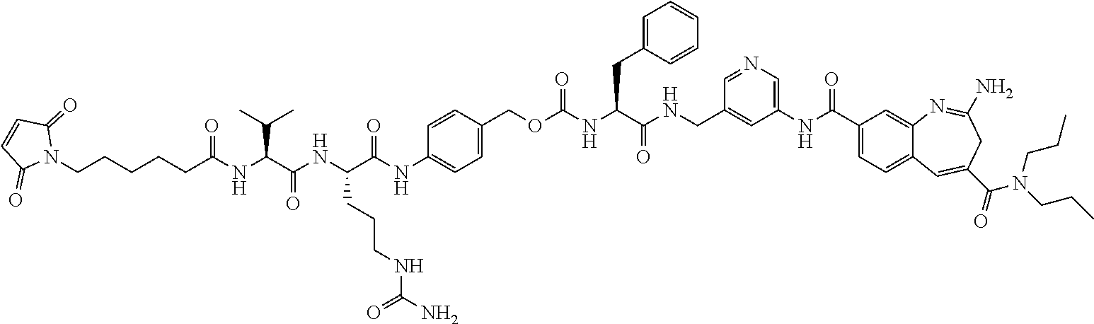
N1=CC(CNC(C(NC(OCC2=CC=C(NC(C(NC(C(NC(CCCCCN3C(=O)C=CC3=O)=O)C(C)C)=O)CCCNC(=O)N)=O)C=C2)=O)CC2=CC=CC=C2)=O)=CC(NC(C2=CC=C3C(=C2)N=C(N)CC(C(=O)N(CCC)CCC)=C3)=O)=C1
